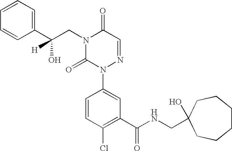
N1(CC(C2=CC=CC=C2)(O)[H])C(=O)N(C2=CC(C(=O)NCC3(O)CCCCCC3)=C(Cl)C=C2)N=CC1=O
